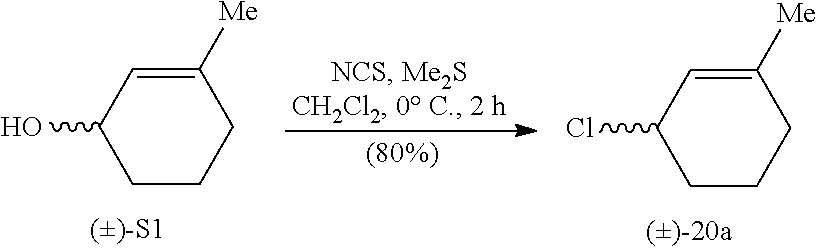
C1(O)CCCC([Me])=C1.C1(Cl)CCCC([Me])=C1
